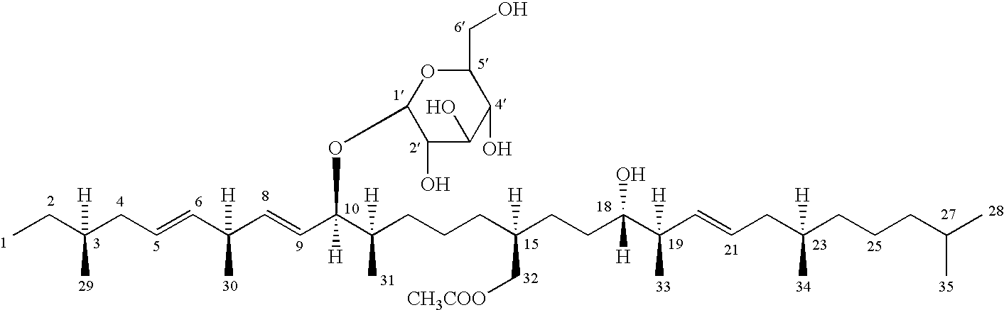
C1(CO)OC(OC(C=CC(C=CCC(CC)([H])C)(C)[H])(C([H])(CCCC(CCC(C(C=CCC(C)(CCCC(C)C)[H])(C)[H])([H])O)(C[CH3COO])[H])C)[H])C(O)C(O)C1O
